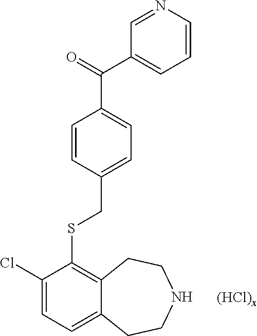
C1(Cl)=CC=C2C(=C1SCC1=CC=C(C(C3=CC=CN=C3)=O)C=C1)CCNCC2.[(HCl)x]
